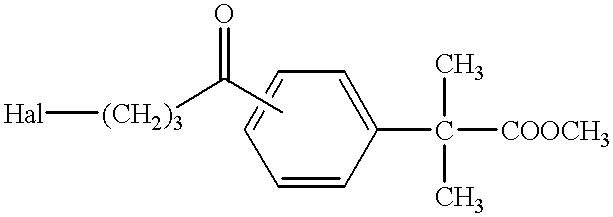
[Hal][(CH2)3]C(=O)C.C1=CC=CC(C(C)(C)[COOCH3])=C1
